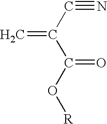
C(#N)C(C(O[R])=O)=C
